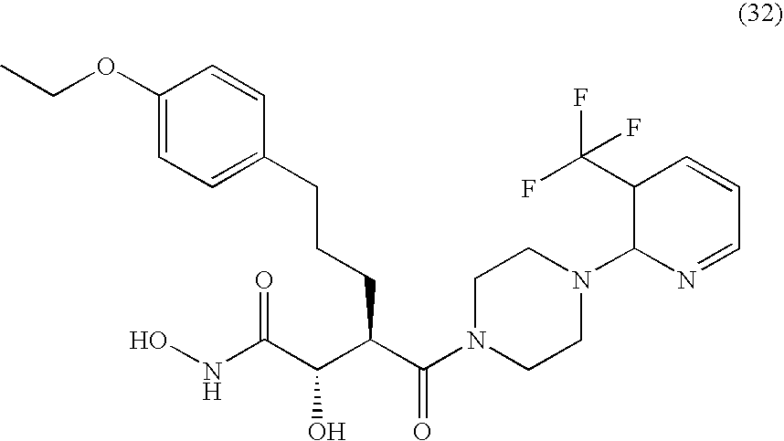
ONC(C(C(C(N1CCN(C2C(C(F)(F)F)C=CC=N2)CC1)=O)CCCC1=CC=C(OCC)C=C1)O)=O
